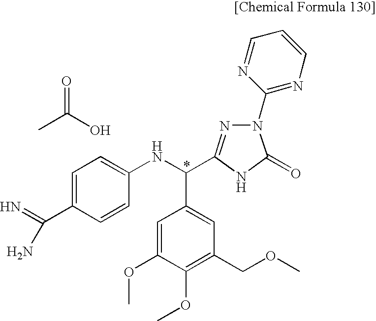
CC(O)=O.C1=C(OC)C(OC)=C(COC)C=C1C(NC1=CC=C(C(=N)N)C=C1)C1=NN(C2=NC=CC=N2)C(=O)N1
